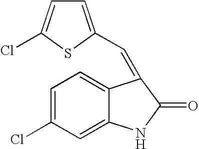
C1=C(Cl)C=C2C(=C1)C(=CC1=CC=C(Cl)S1)C(=O)N2
